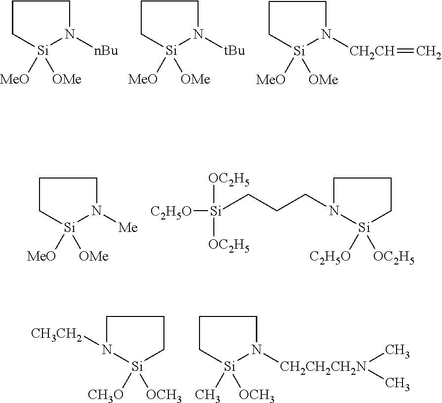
C1[Si]([MeO])([OMe])N([nBu])CC1.C1[Si]([MeO])([OMe])N([tBu])CC1.C1[Si]([MeO])([OMe])N([CH2CH]=C)CC1.C1[Si]([MeO])([OMe])N([Me])CC1.N1(CCC[Si]([C2H5O])([OC2H5])[OC2H5])[Si]([C2H5O])([OC2H5])CCC1.N1([CH3CH2])[Si]([CH3O])([OCH3])CCC1.C1[Si](C)([OCH3])N([CH2CH2CH2N](C)C)CC1
